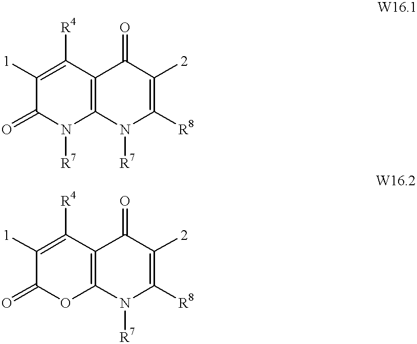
C1([1])=C([R4])C2=C(N([R7])C1=O)N([R7])C([R8])=C([2])C2=O.C1([1])=C([R4])C2=C(OC1=O)N([R7])C([R8])=C([2])C2=O
